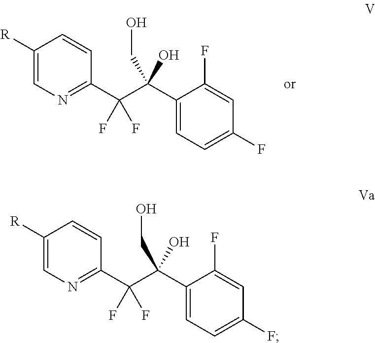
C1=C([R])C=CC(C(C(C2=CC=C(F)C=C2F)(CO)O)(F)F)=N1.C1=C([R])C=CC(C(C(C2=CC=C(F)C=C2F)(CO)O)(F)F)=N1
